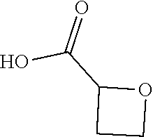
C(C1CCO1)(O)=O
